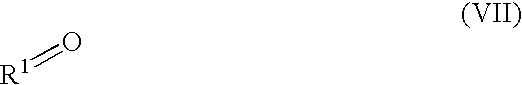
[R1]=O
